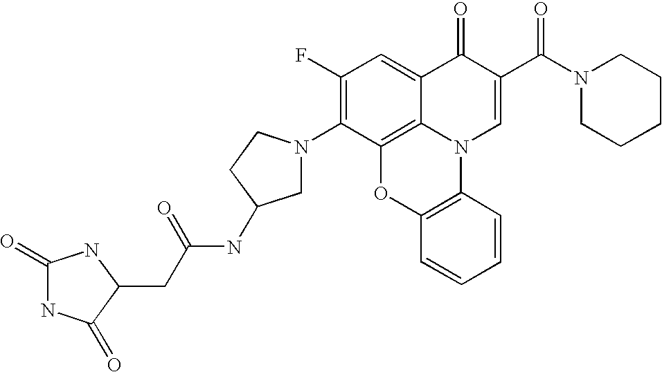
C1(F)=C(N2CC(NC(=O)CC3C(=O)NC(=O)N3)CC2)C2=C3C(=C1)C(=O)C(C(N1CCCCC1)=O)=CN3C1=C(O2)C=CC=C1
